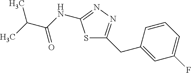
S1C(CC2=CC(F)=CC=C2)=NN=C1NC(C(C)C)=O
